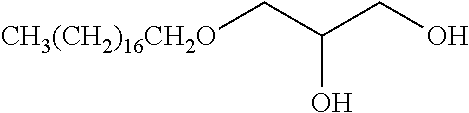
[CH3(CH2)16CH2O]CC(CO)O
